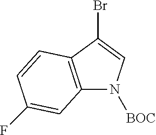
BrC1=CN([BOC])C2=C1C=CC(F)=C2
